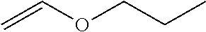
C(COC=C)C
